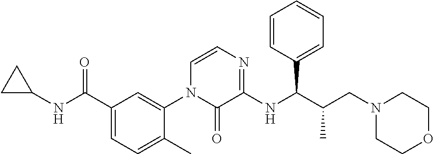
C1(NC(C2=CC=C(C)C(N3C(=O)C(NC(C(C)CN4CCOCC4)C4=CC=CC=C4)=NC=C3)=C2)=O)CC1
